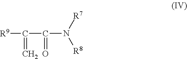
[R9]C(C(N([R7])[R8])=O)=C
